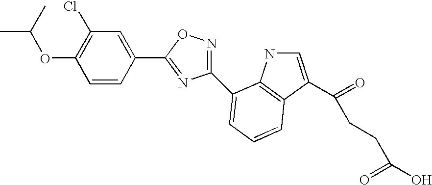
CC(C)OC1=C(Cl)C=C(C2=NC(C3=CC=CC4=C3NC=C4C(=O)CCC(=O)O)=NO2)C=C1
